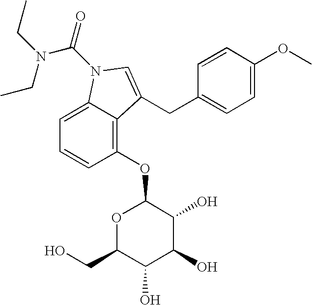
C1=C(OC)C=CC(CC2=CN(C(N(CC)CC)=O)C3=CC=CC(OC4OC(CO)C(O)C(O)C4O)=C32)=C1
